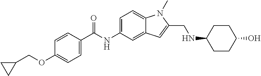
C1=CC(C(NC2=CC=C3C(=C2)C=C(CNC2CCC(O)CC2)N3C)=O)=CC=C1OCC1CC1
